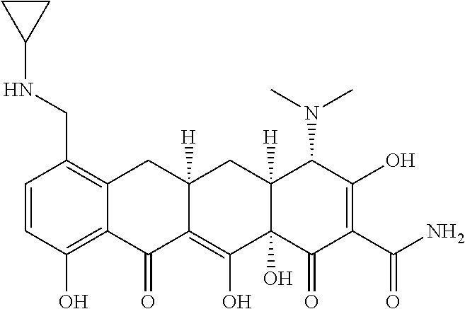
C1=CC(O)=C2C(=C1CNC1CC1)CC1([H])C(=C(O)C3(O)C([H])(C1)C(N(C)C)C(O)=C(C(=O)N)C3=O)C2=O
